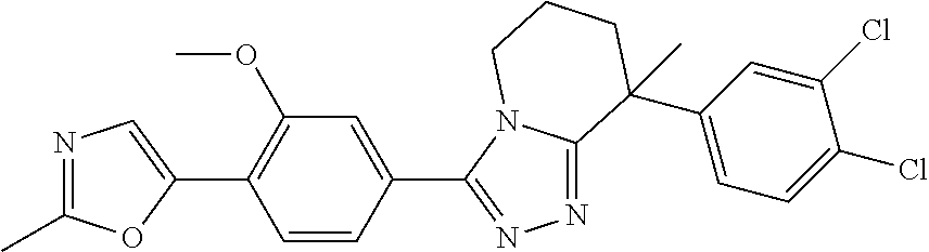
N1=C(C)OC(C2=C(OC)C=C(C3=NN=C4N3CCCC4(C3=CC=C(Cl)C(Cl)=C3)C)C=C2)=C1
